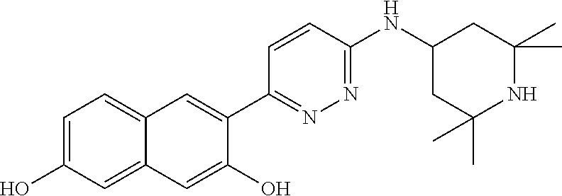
C1(C2=CC3=CC=C(O)C=C3C=C2O)=NN=C(NC2CC(C)(C)NC(C)(C)C2)C=C1
